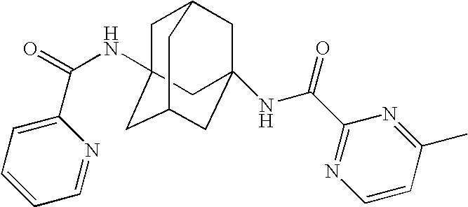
C1=C(C(=O)NC23CC4CC(NC(C5=NC=CC(C)=N5)=O)(CC(C2)C4)C3)N=CC=C1
